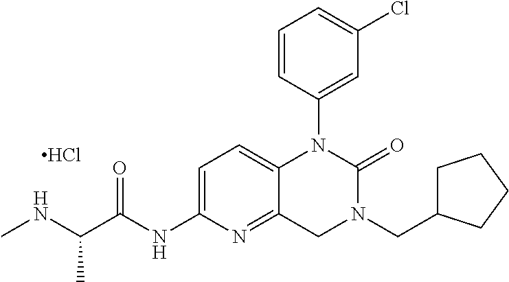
Cl.N(C(C)C(NC1=CC=C2C(=N1)CN(CC1CCCC1)C(=O)N2C1=CC(Cl)=CC=C1)=O)C
